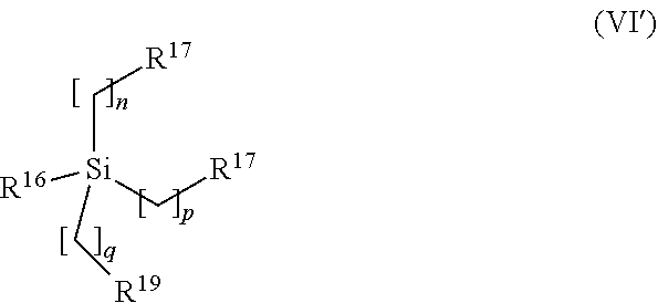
C([Si](C[R17])([R16])C[R19])[R17]
